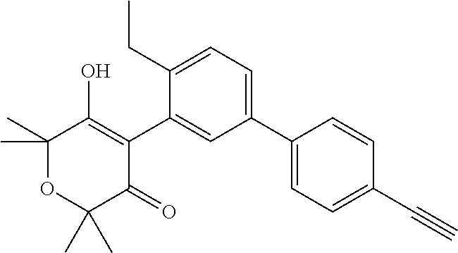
C1(C2=CC=C(C#C)C=C2)=CC=C(CC)C(C2=C(O)C(C)(C)OC(C)(C)C2=O)=C1
